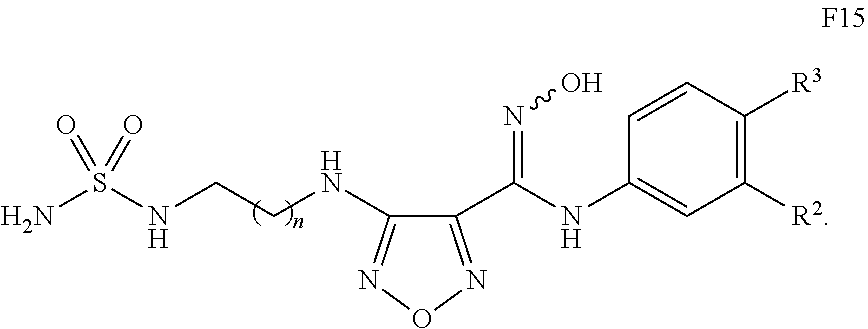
C1(C(NC2=CC([R2])=C([R3])C=C2)=NO)=NON=C1NCCNS(N)(=O)=O
